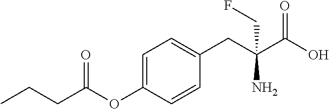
C1=C(OC(CCC)=O)C=CC(CC(C(O)=O)(N)CF)=C1
